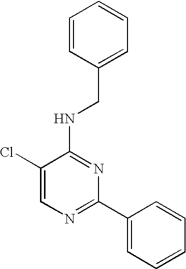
C1(Cl)=CN=C(C2=CC=CC=C2)N=C1NCC1=CC=CC=C1
